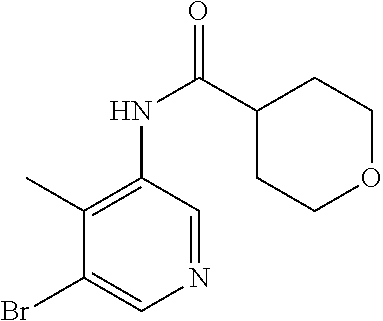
C1(C)=C(NC(C2CCOCC2)=O)C=NC=C1Br
